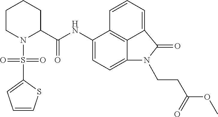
C1(NC(C2CCCCN2S(C2=CC=CS2)(=O)=O)=O)=CC=C2C3=C1C=CC=C3C(=O)N2CCC(OC)=O
